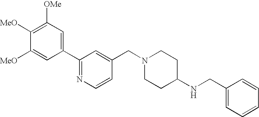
C1(C2=NC=CC(CN3CCC(NCC4=CC=CC=C4)CC3)=C2)=CC([OMe])=C([MeO])C([MeO])=C1
